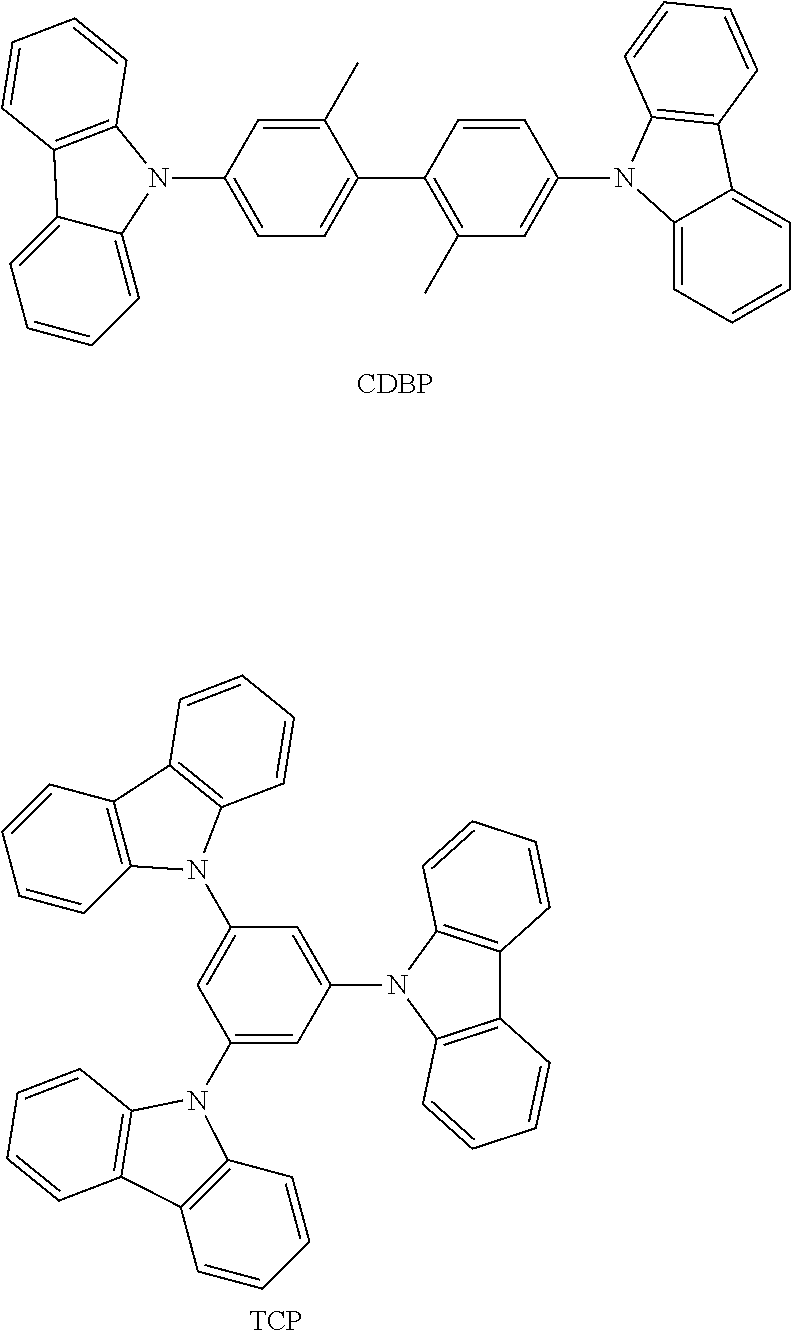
C1(C)=CC(N2C3=CC=CC=C3C3=C2C=CC=C3)=CC=C1C1=C(C)C=C(N2C3=CC=CC=C3C3=C2C=CC=C3)C=C1.[CDBP].C1(N2C3=C(C=CC=C3)C3=C2C=CC=C3)=CC(N2C3=C(C4=C2C=CC=C4)C=CC=C3)=CC(N2C3=C(C=CC=C3)C3=C2C=CC=C3)=C1.[TCP]
